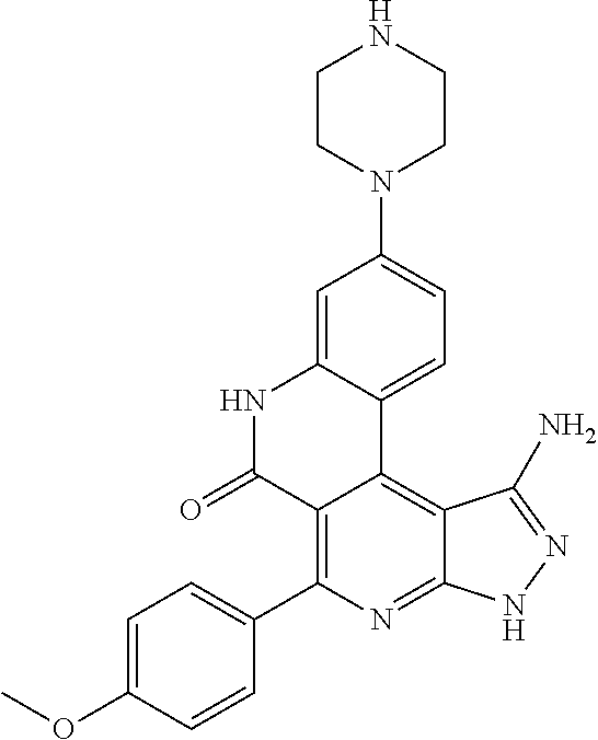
C1=C(OC)C=CC(C2=C3C(=C4C(=N2)NN=C4N)C2=CC=C(N4CCNCC4)C=C2NC3=O)=C1
